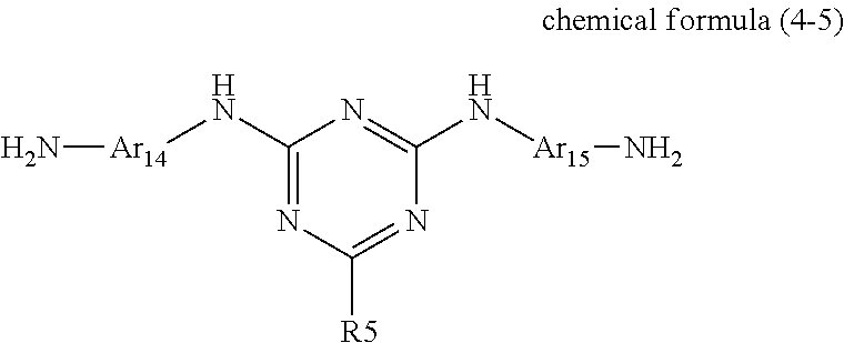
C1(N[Ar14]N)=NC([R5])=NC(N[Ar15]N)=N1
